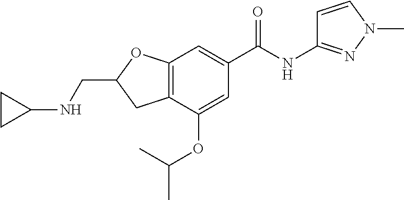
C12=C(C(OC(C)C)=CC(C(NC3=NN(C)C=C3)=O)=C1)CC(CNC1CC1)O2
